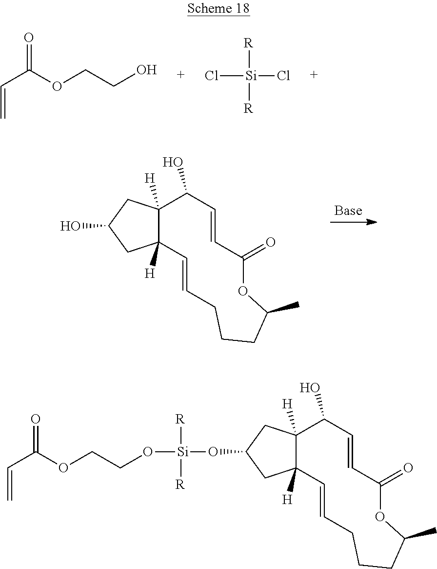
O=C(OCCO)C=C.[R][Si](Cl)([R])Cl.C12([H])C([H])(CC(O)C1)C(O)C=CC(=O)OC(C)CCCC=C2.C12([H])C([H])(CC(O[Si]([R])(OCCOC(=O)C=C)[R])C1)C(O)C=CC(=O)OC(C)CCCC=C2
